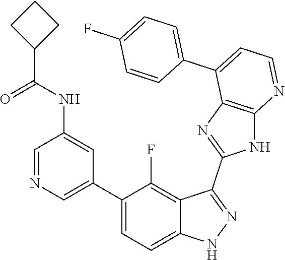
C1=NC=C(C2=CC=C3C(=C2F)C(C2=NC4=C(N2)N=CC=C4C2=CC=C(F)C=C2)=NN3)C=C1NC(=O)C1CCC1
